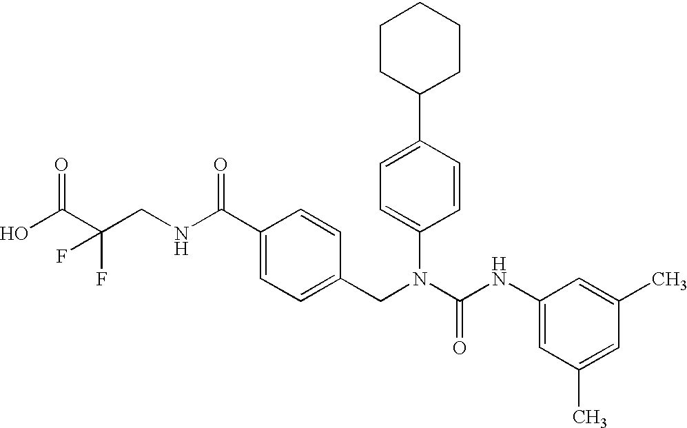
OC(C(CNC(C1=CC=C(CN(C(NC2=CC(C)=CC(C)=C2)=O)C2=CC=C(C3CCCCC3)C=C2)C=C1)=O)(F)F)=O
